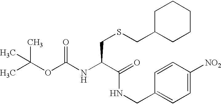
CC(OC(NC(C(=O)NCC1=CC=C([NO2])C=C1)CSCC1CCCCC1)=O)(C)C
